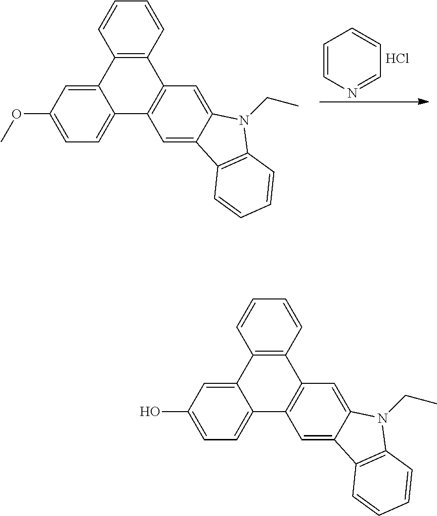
C12=C(C=CC=C1)C1=C(C3=CC=C(OC)C=C23)C=C2C(=C1)N(CC)C1=C2C=CC=C1.C1=CN=CC=C1.Cl.C12=C(C=CC=C1)C1=C(C3=CC=C(O)C=C23)C=C2C(=C1)N(CC)C1=C2C=CC=C1
